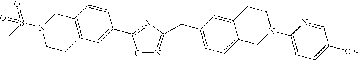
C12=C(CCN(S(C)(=O)=O)C1)C=C(C1=NC(CC3=CC=C4C(=C3)CCN(C3=CC=C([CF3])C=N3)C4)=NO1)C=C2
